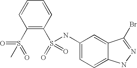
C1=CC(S(C)(=O)=O)=C(S(=O)(=O)NC2=CC=C3C(=C2)C(Br)=NN3)C=C1
